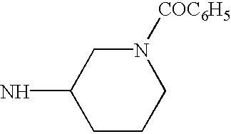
C1CCN([COC6H5])CC1N
